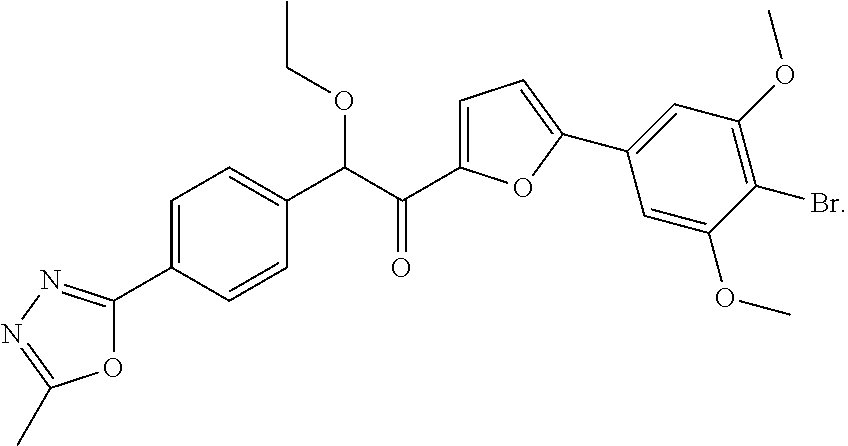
C1=C(C2=NN=C(C)O2)C=CC(C(C(C2=CC=C(C3=CC(OC)=C(Br)C(OC)=C3)O2)=O)OCC)=C1
